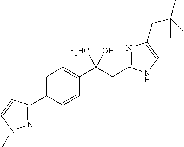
C1=C(C2=NN(C)C=C2)C=CC(C(CC2=NC(CC(C)(C)C)=CN2)(O)[F2HC])=C1
